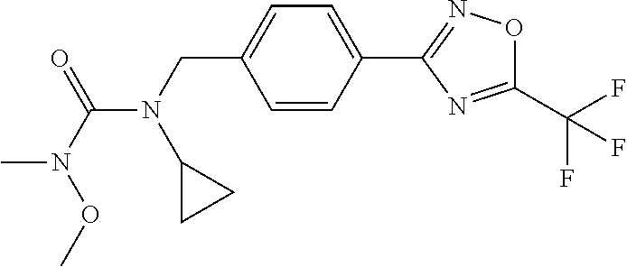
C1=CC(C2=NOC(C(F)(F)F)=N2)=CC=C1CN(C(N(OC)C)=O)C1CC1
